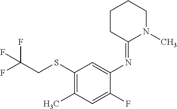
C1(SCC(F)(F)F)=C(C)C=C(F)C(N=C2N(C)CCCC2)=C1
